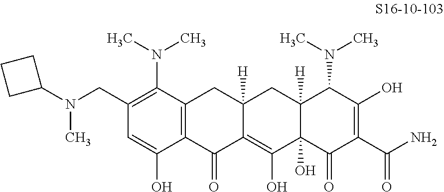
C12=C(C(N(C)C)=C(CN(C3CCC3)C)C=C1O)CC1([H])C(=C(O)C3(O)C([H])(C1)C(N(C)C)C(O)=C(C(N)=O)C3=O)C2=O
